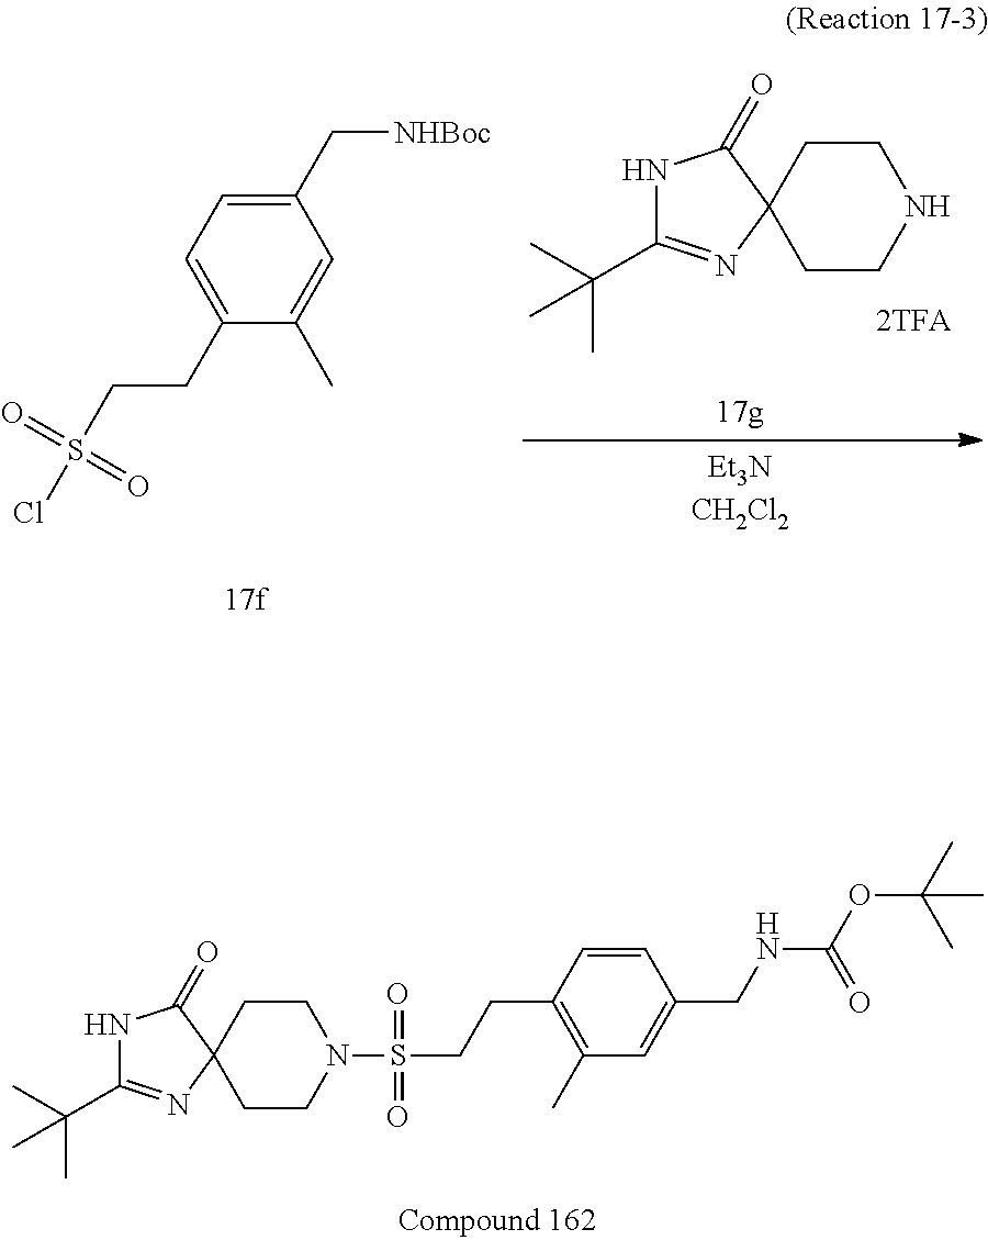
C1(C[NHBoc])=CC=C(CCS(Cl)(=O)=O)C(C)=C1.N1C(C(C)(C)C)=NC2(C1=O)CCNCC2.N1C(C(C)(C)C)=NC2(C1=O)CCN(S(CCC1=C(C)C=C(CNC(OC(C)(C)C)=O)C=C1)(=O)=O)CC2
